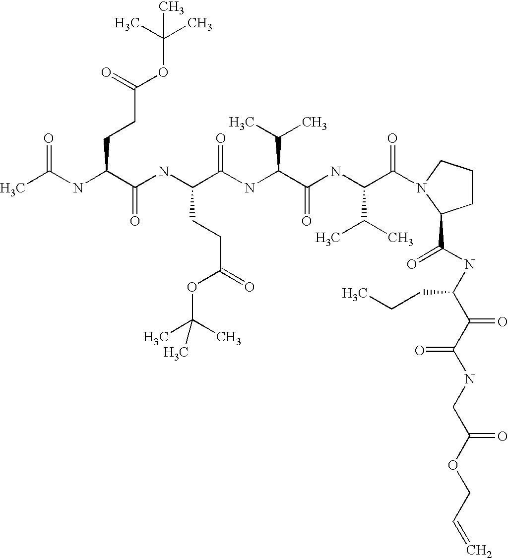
CC(NC(C(NC(C(NC(C(NC(C(=O)N1CCCC1C(NC(C(C(NCC(OCC=C)=O)=O)=O)CCC)=O)C(C)C)=O)C(C)C)=O)CCC(=O)OC(C)(C)C)=O)CCC(OC(C)(C)C)=O)=O
